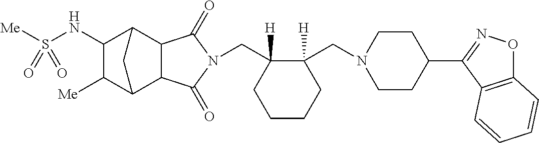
C(C1([H])CCCCC1(CN1CCC(C2=NOC3=C2C=CC=C3)CC1)[H])N1C(=O)C2C3C([Me])C(NS([Me])(=O)=O)C(C2C1=O)C3
